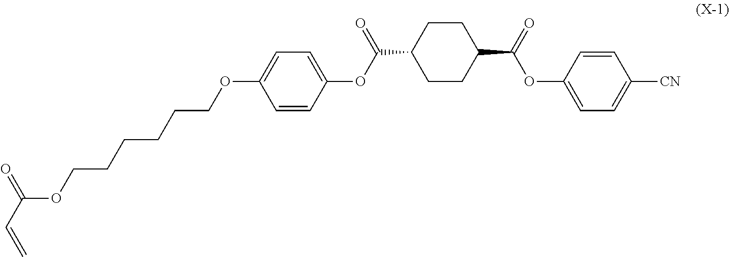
C1=CC(OC(C2CCC(C(=O)OC3=CC=C([CN])C=C3)CC2)=O)=CC=C1OCCCCCCOC(=O)C=C
